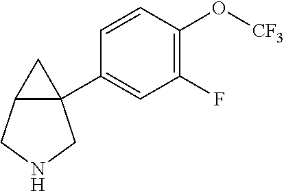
C1(F)=C(O[CF3])C=CC(C23CC2CNC3)=C1
